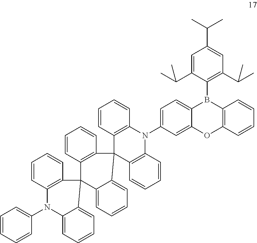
C1=CC=CC(N2C3=CC=CC=C3C3(C4=C2C=CC=C4)C2=C(C=CC=C2)C2(C4=CC=CC=C34)C3=C(C=CC=C3)N(C3=CC=C4C(=C3)OC3=C(B4C4=C(C(C)C)C=C(C(C)C)C=C4C(C)C)C=CC=C3)C3=C2C=CC=C3)=C1
